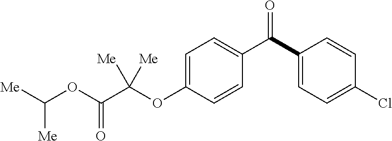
C1(C(C2=CC=C(OC(C(OC([Me])[Me])=O)([Me])[Me])C=C2)=O)=CC=C(Cl)C=C1
